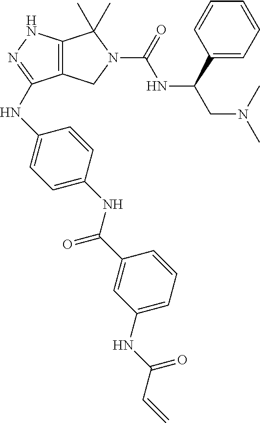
C12=C(NN=C1NC1=CC=C(NC(C3=CC(NC(C=C)=O)=CC=C3)=O)C=C1)C(C)(C)N(C(=O)NC(CN(C)C)C1=CC=CC=C1)C2
